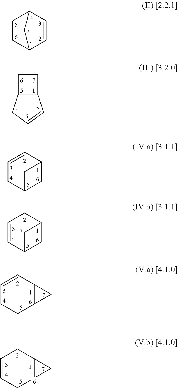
C12CCC(C=C1)C2.C1CC2C1C=CC2.C1=CC2CC(C1)C2.C1=CC2CC(C1)C2.C1=CC2C(CC1)C2.C1=CC[6]2C(C1)C2
